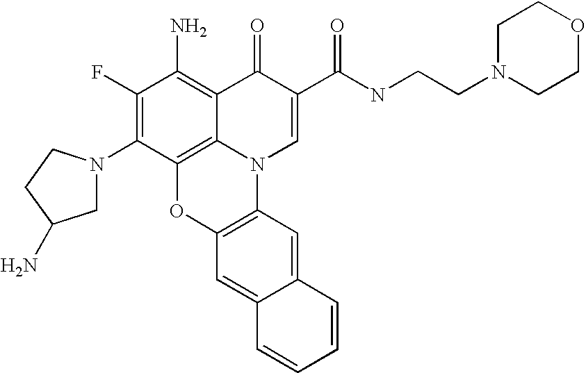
C1(F)=C(N2CC(N)CC2)C2=C3C(=C1N)C(=O)C(C(=O)NCCN1CCOCC1)=CN3C1=C(O2)C=C2C(=C1)C=CC=C2
